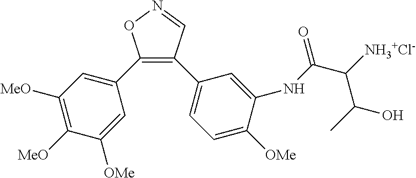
C1(C2=CC([MeO])=C([MeO])C([OMe])=C2)=C(C2=CC=C([OMe])C(NC(C([NH3+Cl-])C(O)C)=O)=C2)C=NO1
